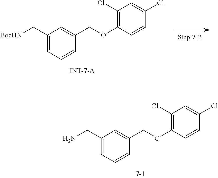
C1(CN)=CC=CC(COC2=C(Cl)C=C(Cl)C=C2)=C1.C1(C[BocHN])=CC=CC(COC2=C(Cl)C=C(Cl)C=C2)=C1
